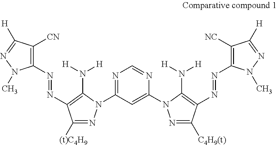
C1([NC])=C(N=NC2=C(N([H])[H])N(C3=CC(N4N=C([(t)C4H9])C(N=NC5=C([CN])C([H])=NN5C)=C4N([H])[H])=NC=N3)N=C2[C4H9(t)])N(C)N=C1[H]
